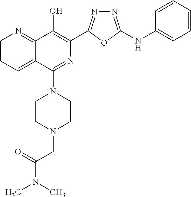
C1=CC=C2C(=N1)C(O)=C(C1=NN=C(NC3=CC=CC=C3)O1)N=C2N1CCN(CC(N(C)C)=O)CC1
